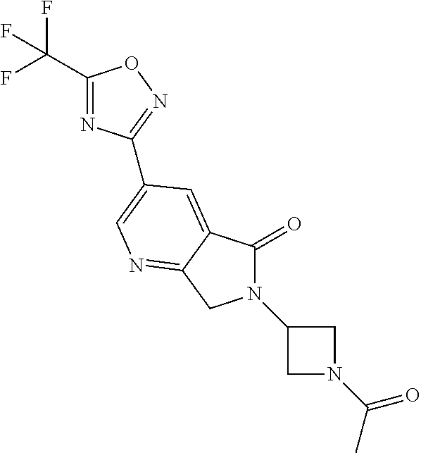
C1(C(F)(F)F)=NC(C2=CN=C3C(=C2)C(=O)N(C2CN(C(C)=O)C2)C3)=NO1
